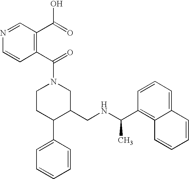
C1CC(C2=CC=CC=C2)C(CNC(C)C2=C3C(=CC=C2)C=CC=C3)CN1C(=O)C1=C(C(=O)O)C=NC=C1
